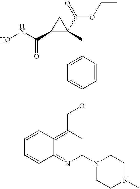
ONC(=O)C1C(C(OCC)=O)(CC2=CC=C(OCC3=C4C(=NC(N5CCN(C)CC5)=C3)C=CC=C4)C=C2)C1
